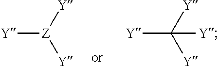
[Y][Z]([Y])[Y].[Y]C([Y])([Y])[Y]
